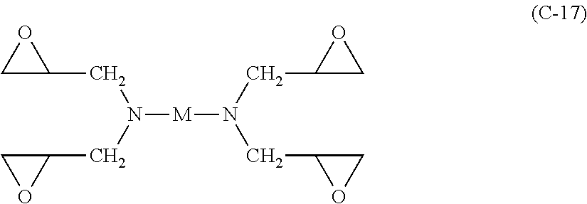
N([M]N(CC1CO1)CC1CO1)(CC1CO1)CC1CO1
